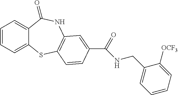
C1=CC=C2C(=C1)C(=O)NC1=C(S2)C=CC(C(NCC2=CC=CC=C2[OCF3])=O)=C1
